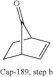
C1C2C=CC(C1)C2=O
